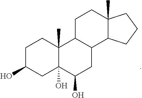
C1C(O)CC2(O)C(C)(C1)C1C(CC2O)C2C(C)(CC1)CCC2
